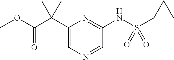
C1(C(C(OC)=O)(C)C)=CN=CC(NS(C2CC2)(=O)=O)=N1
